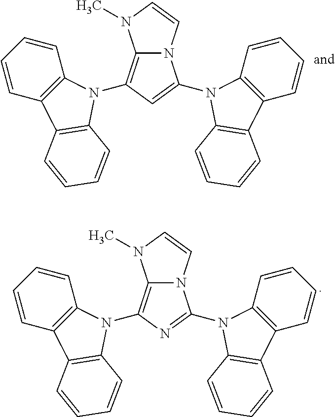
C12=C(N3C4=C(C=CC=C4)C4=C3C=CC=C4)C=C(N3C4=C(C=CC=C4)C4=C3C=CC=C4)N1C=CN2C.C12=C(N3C4=C(C=CC=C4)C4=C3C=CC=C4)N=C(N3C4=C(C=CC=C4)C4=C3C=CC=C4)N1C=CN2C
